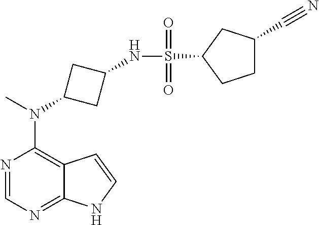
N1=CN=C2C(=C1N(C)C1CC(NS(=O)(=O)C3CC(C#N)CC3)C1)C=CN2
